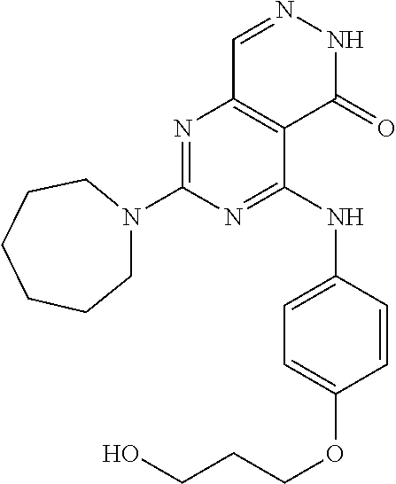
N1=C(N2CCCCCC2)N=C(NC2=CC=C(OCCCO)C=C2)C2=C1C=NNC2=O
